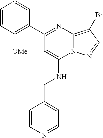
C1=CC([OMe])=C(C2=NC3=C(Br)C=NN3C(NCC3=CC=NC=C3)=C2)C=C1
